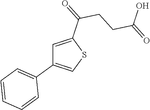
C1=C(C(=O)CCC(=O)O)SC=C1C1=CC=CC=C1
